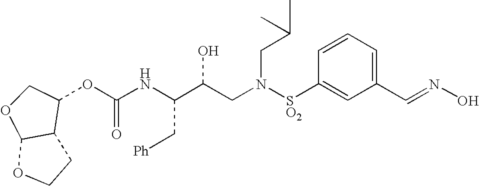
C(NC(C(CN([SO2]C1=CC(C=NO)=CC=C1)CC(C)C)O)C[Ph])(=O)OC1C2C(OC1)OCC2
